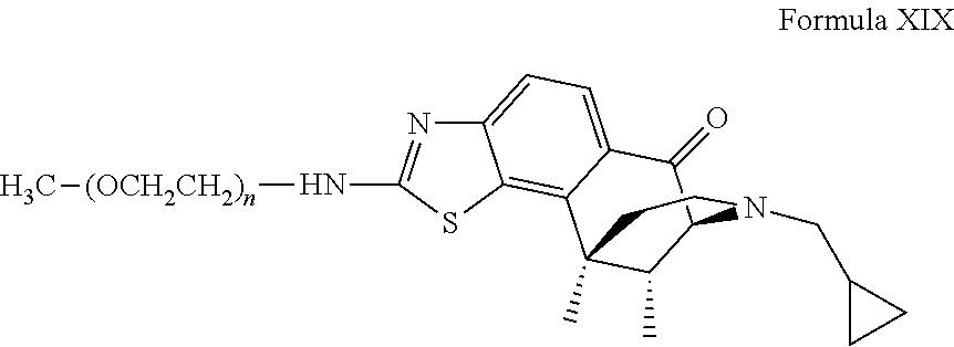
C12=CC=C3C(=C1SC(N[(OCH2CH2)n]C)=N2)C1(C)C(C)C(C3=O)N(CC2CC2)CC1
